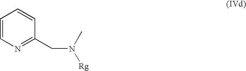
C1=CN=C(CN([Rg])C)C=C1
